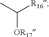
CC([OR17])[R16]
